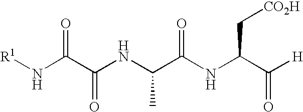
[R1]NC(C(NC(C(NC(C([H])=O)C[CO2H])=O)C)=O)=O
